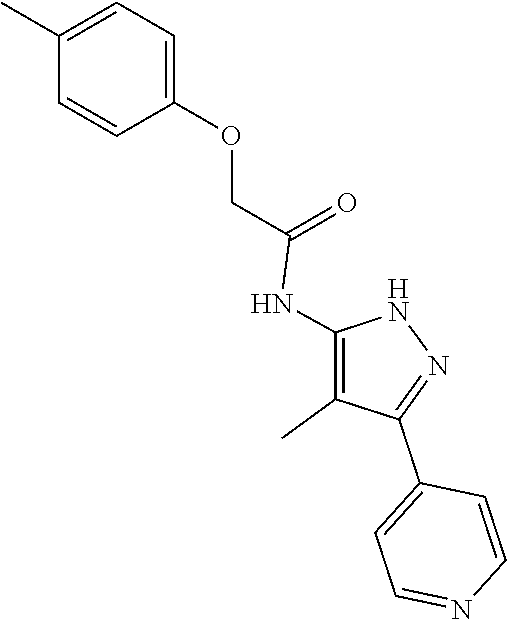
N1C(NC(COC2=CC=C(C)C=C2)=O)=C(C)C(C2=CC=NC=C2)=N1
